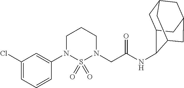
C1=C(N2CCCN(CC(=O)NC3C4CC5CC(CC3C5)C4)S2(=O)=O)C=CC=C1Cl
